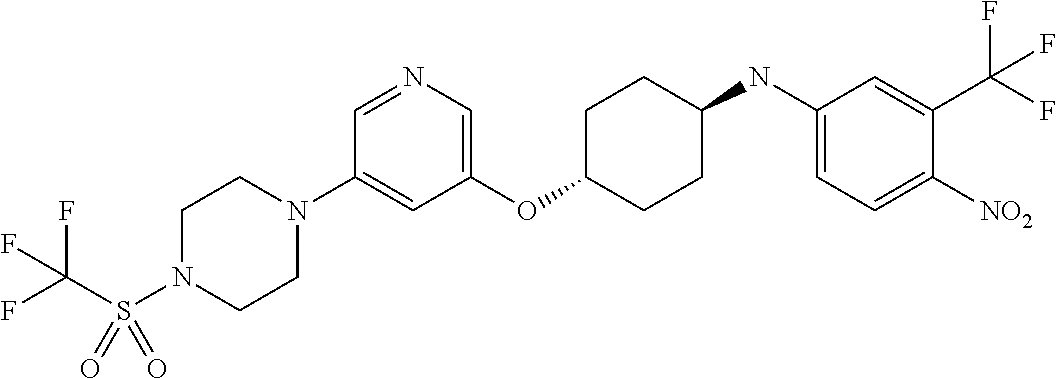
C1(OC2CCC(NC3=CC=C([NO2])C(C(F)(F)F)=C3)CC2)=CN=CC(N2CCN(S(C(F)(F)F)(=O)=O)CC2)=C1
